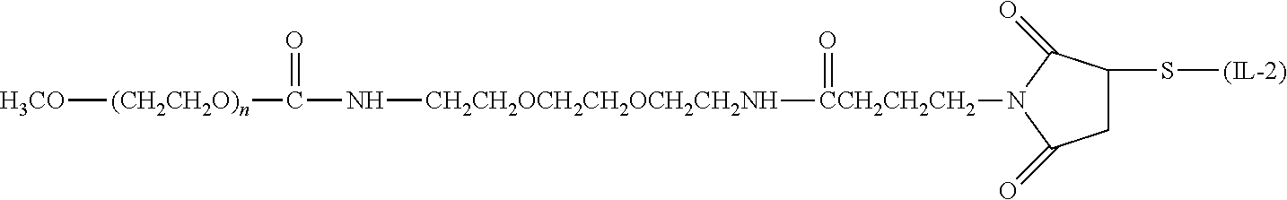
[H3CO][(CH2CH2O)n]C(N[CH2CH2OCH2CH2OCH2CH2NH][CCH2CH2CH2](=O)N1C(=O)CC(S[(IL-2)])C1=O)=O
